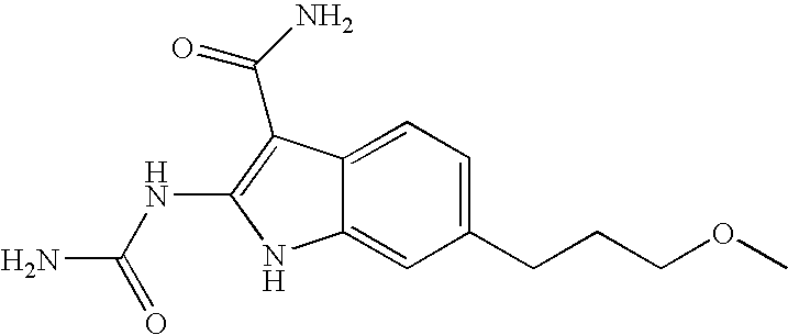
C1(CCCOC)=CC=C2C(=C1)NC(NC(N)=O)=C2C(N)=O
